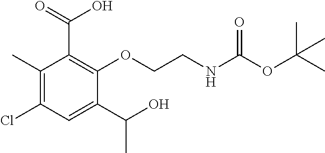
C1(C)=C(Cl)C=C(C(O)C)C(OCCNC(OC(C)(C)C)=O)=C1C(=O)O
